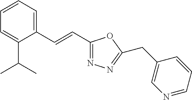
C1=CC=C(C=CC2=NN=C(CC3=CN=CC=C3)O2)C(C(C)C)=C1
